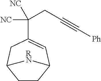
C1(C(CC#C[Ph])([NC])[NC])=CC2CCC(C1)[RN]2
